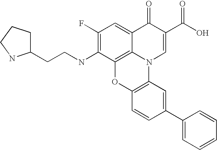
C1(F)=C(NCCC2CCCN2)C2=C3C(=C1)C(=O)C(C(O)=O)=CN3C1=C(O2)C=CC(C2=CC=CC=C2)=C1
